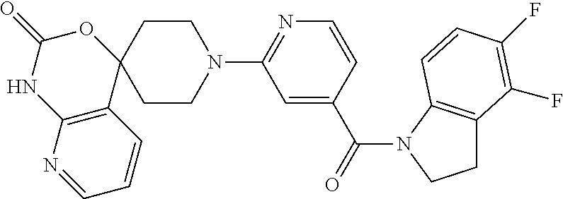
C1=NC2=C(C=C1)C1(OC(=O)N2)CCN(C2=NC=CC(C(=O)N3C4=C(CC3)C(F)=C(F)C=C4)=C2)CC1
